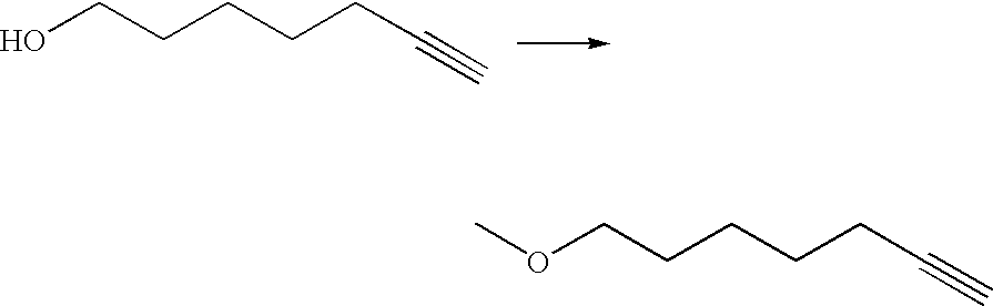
OCCCCCC#C.COCCCCCC#C
